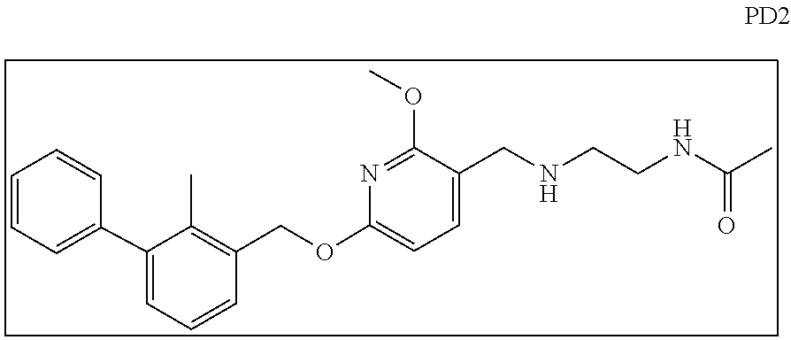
C1=CC(C2=CC=CC(COC3=CC=C(CNCCNC(C)=O)C(OC)=N3)=C2C)=CC=C1
